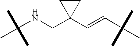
C(NCC1(C=CC(C)(C)C)CC1)(C)(C)C
